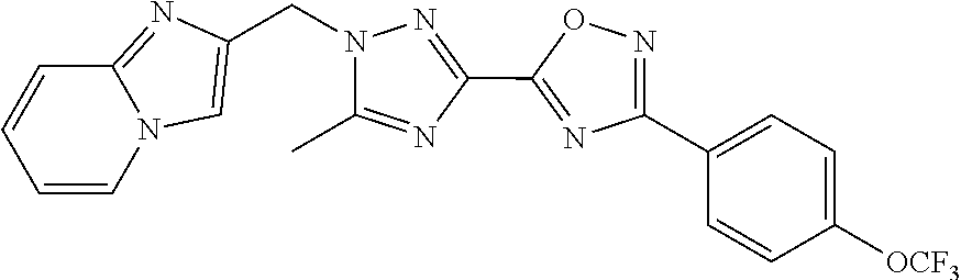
N1(CC2=CN3C=CC=CC3=N2)N=C(C2=NC(C3=CC=C([OCF3])C=C3)=NO2)N=C1C
